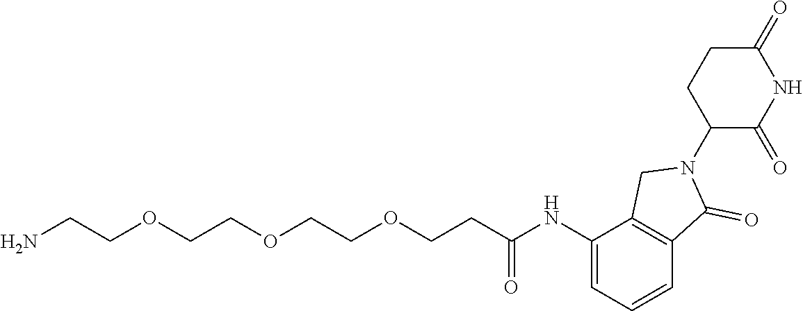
C(OCCC(NC1=CC=CC2=C1CN(C1C(=O)NC(=O)CC1)C2=O)=O)COCCOCCN
